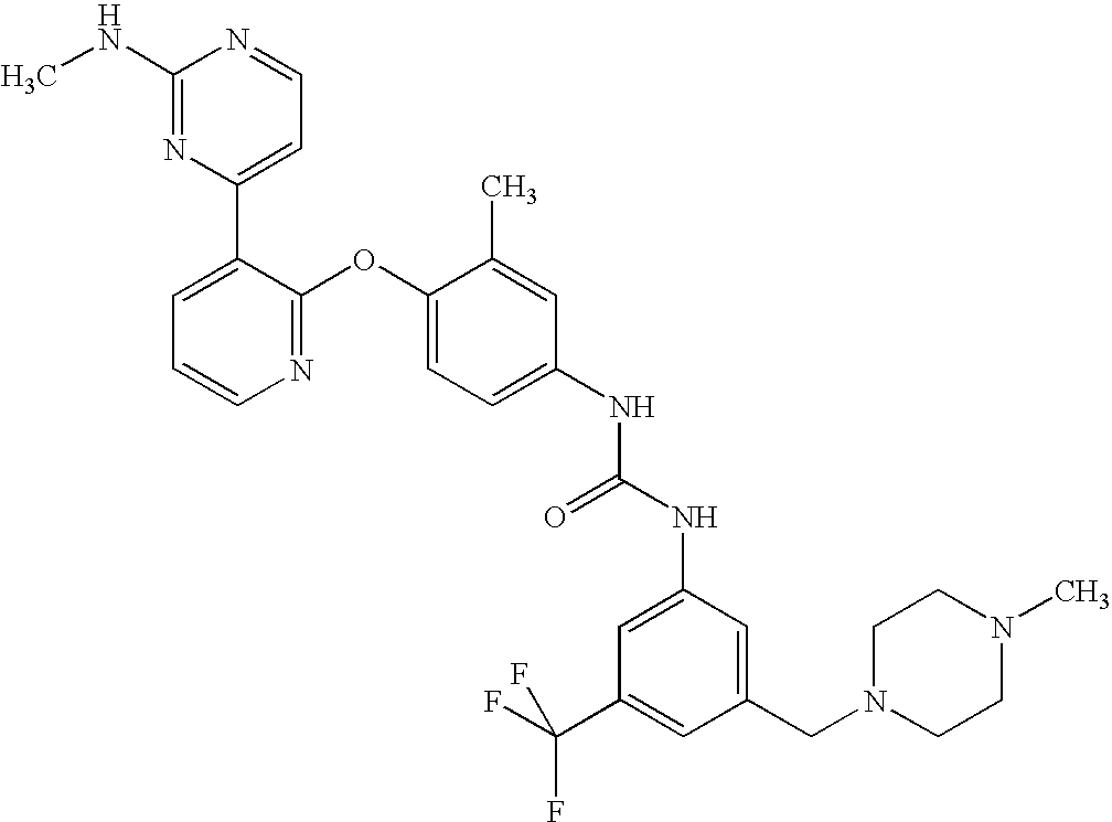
C1(NC)=NC(C2=CC=CN=C2OC2=CC=C(NC(NC3=CC(C(F)(F)F)=CC(CN4CCN(C)CC4)=C3)=O)C=C2C)=CC=N1
